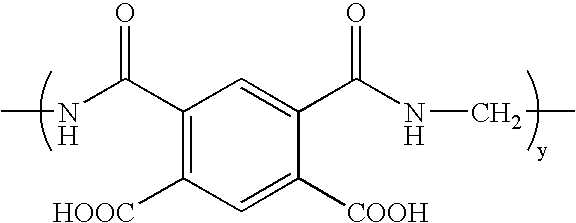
CNC(C1=C([HOOC])C=C([COOH])C(C(NCC)=O)=C1)=O
